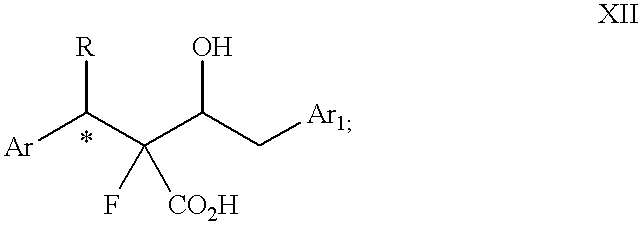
C(C(C[Ar1])O)(C([Ar])[R])(F)[CO2H]
